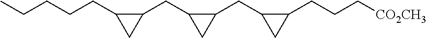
C(CC1C(CC2CC2CC2C(CCC[CO2CH3])C2)C1)CCC
